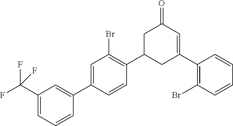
C1(C(F)(F)F)=CC=CC(C2=CC(Br)=C(C3CC(C4=C(Br)C=CC=C4)=CC(=O)C3)C=C2)=C1
